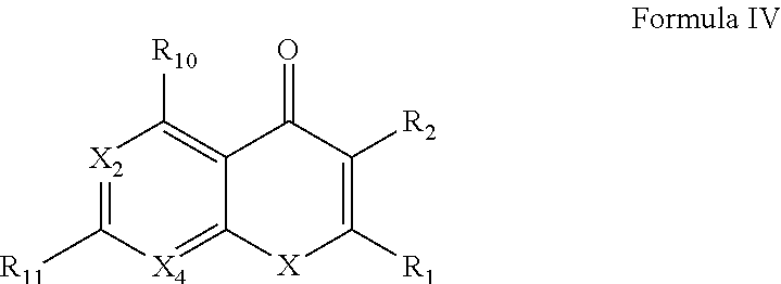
[X2]1=C([R11])[X4]=C2C(=C1[R10])C(=O)C([R2])=C([R1])[X]2
